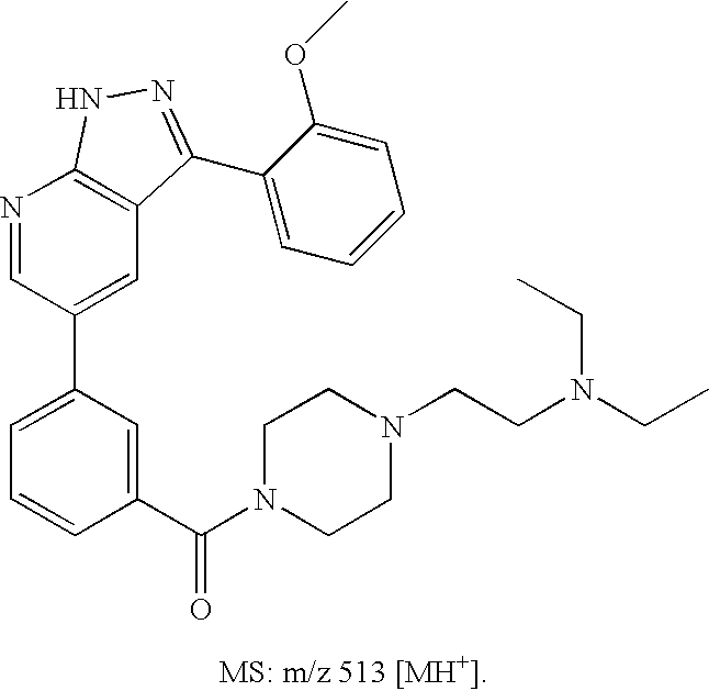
C1=C(C2=CC3=C(N=C2)NN=C3C2=CC=CC=C2OC)C=C(C(N2CCN(CCN(CC)CC)CC2)=O)C=C1
